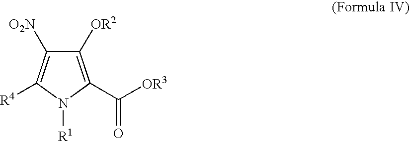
C1([OR2])=C(C([OR3])=O)N([R1])C([R4])=C1[O2N]
